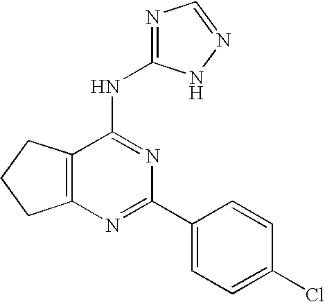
C12=C(N=C(C3=CC=C(Cl)C=C3)N=C1NC1=NC=NN1)CCC2
